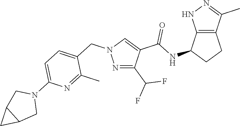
N1=C(C(F)F)C(C(NC2CCC3=C2NN=C3C)=O)=CN1CC1=CC=C(N2CC3C(C2)C3)N=C1C
